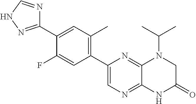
C1(C2=CN=C3C(=N2)N(C(C)C)CC(=O)N3)=C(C)C=C(C2=NNC=N2)C(F)=C1
